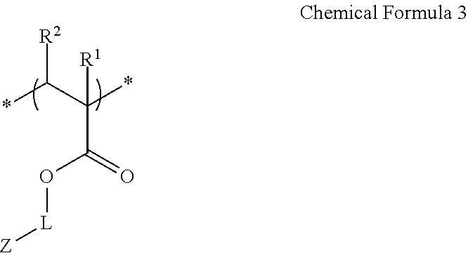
*C([R2])C(*)([R1])C(=O)O[L][Z]
